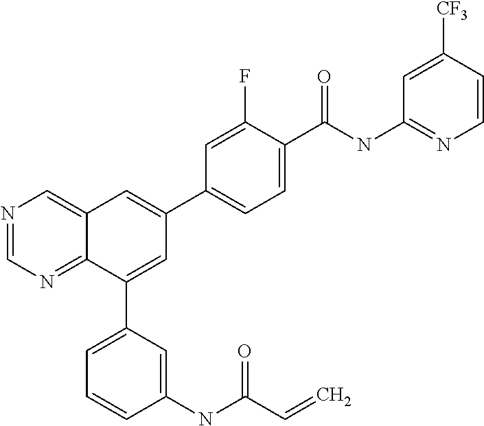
C1(C(NC2=NC=CC([CF3])=C2)=O)=CC=C(C2=CC3=CN=CN=C3C(C3=CC=CC(NC(C=C)=O)=C3)=C2)C=C1F
